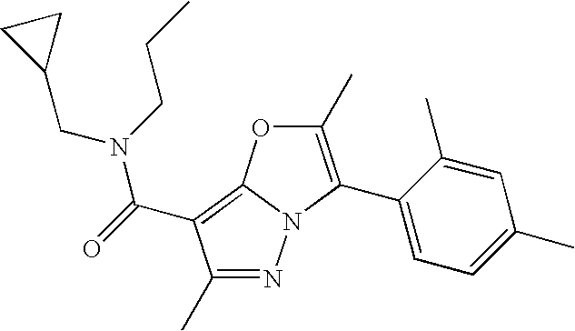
N1=C(C)C(C(=O)N(CCC)CC2CC2)=C2N1C(C1=CC=C(C)C=C1C)=C(C)O2
